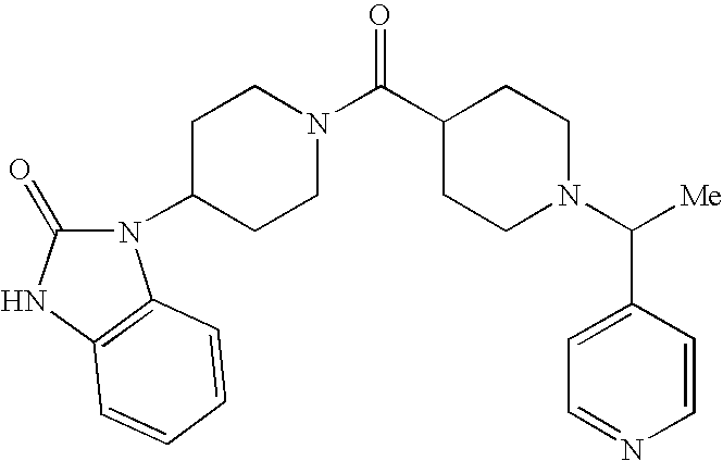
C1=NC=CC(C(N2CCC(C(N3CCC(N4C(=O)NC5=C4C=CC=C5)CC3)=O)CC2)[Me])=C1
